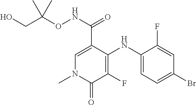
N(C(=O)C1=CN(C)C(=O)C(F)=C1NC1=CC=C(Br)C=C1F)OC(CO)(C)C
